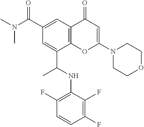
C1(C(N(C)C)=O)=CC2=C(C(C(NC3=C(F)C=CC(F)=C3F)C)=C1)OC(N1CCOCC1)=CC2=O
